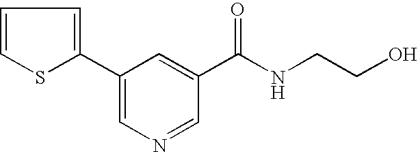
C1=CSC(C2=CN=CC(C(NCCO)=O)=C2)=C1
